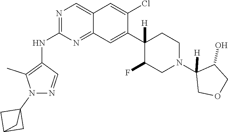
C12=CN=C(NC3=C(C)N(C45CC(C4)C5)N=C3)N=C1C=C(C1([H])C(F)CN(C3([H])COCC3O)CC1)C(Cl)=C2
